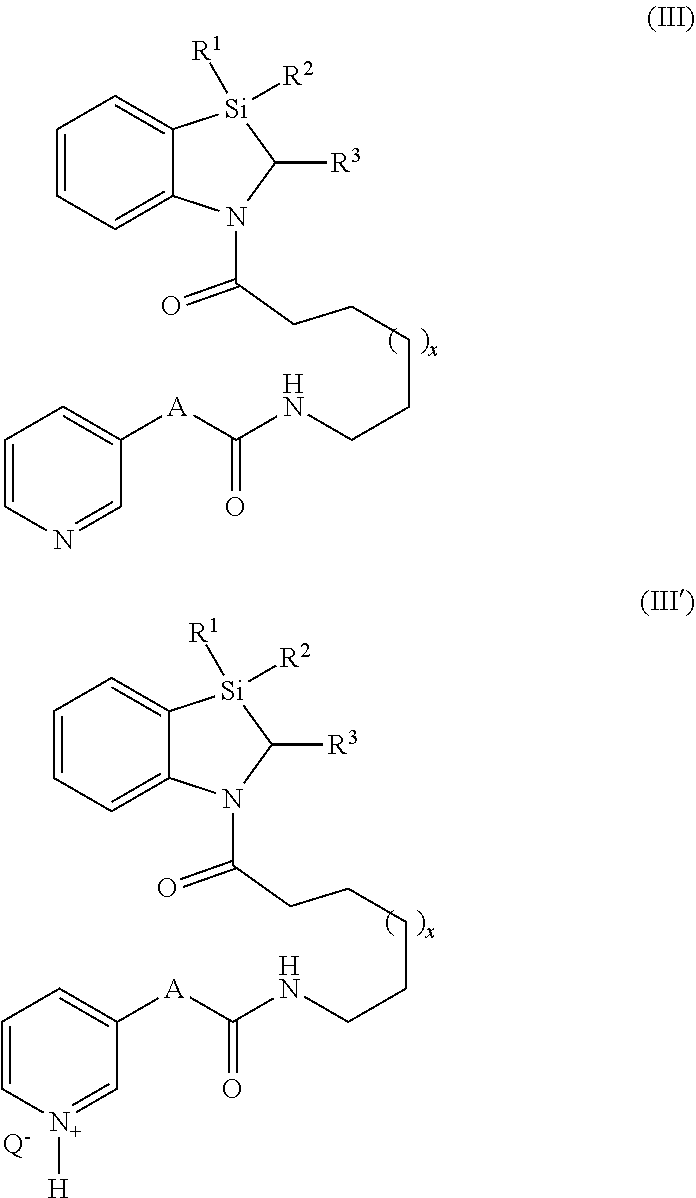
C(CCCCCNC([A]C1=CC=CN=C1)=O)(N1C2=CC=CC=C2[Si]([R1])([R2])C1[R3])=O.C(CCCCCNC([A]C1=CC=C[N+]([H])=C1)=O)(N1C2=CC=CC=C2[Si]([R1])([R2])C1[R3])=O.[Q-]
